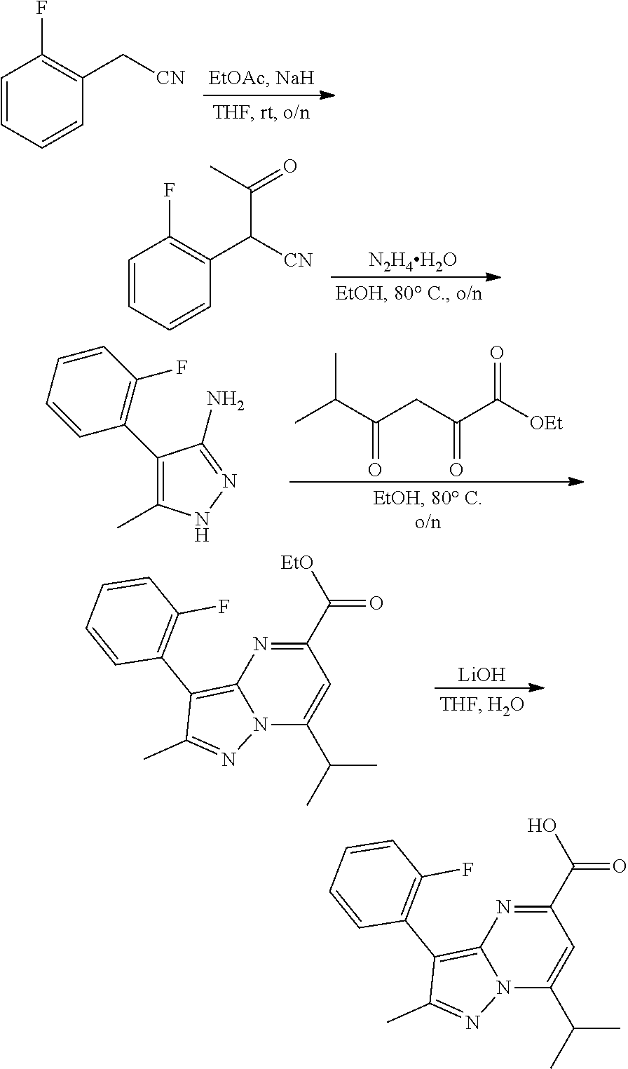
C1=CC=CC(C[CN])=C1F.C1=CC=CC(C([CN])C(=O)C)=C1F.[N2H4H2O].CC(C(CC(C([OEt])=O)=O)=O)C.C1(C2=C(F)C=CC=C2)=C(C)NN=C1N.[LiOH].C1(C2=C(F)C=CC=C2)=C2N(N=C1C)C(C(C)C)=CC(C([EtO])=O)=N2.C1(C2=C(F)C=CC=C2)=C2N(N=C1C)C(C(C)C)=CC(C(O)=O)=N2
